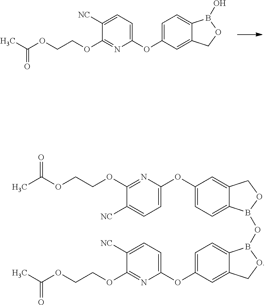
CC(OCCOC1=NC(OC2=CC=C3C(=C2)COB3O)=CC=C1[NC])=O.CC(OCCOC1=NC(OC2=CC=C3C(=C2)COB3OB2C3=CC=C(OC4=CC=C([NC])C(OCCOC(=O)C)=N4)C=C3CO2)=CC=C1[NC])=O
